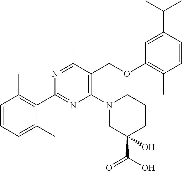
C1=CC=C(C)C(C2=NC(N3CC(O)(C(O)=O)CCC3)=C(COC3=C(C)C=CC(C(C)C)=C3)C(C)=N2)=C1C
